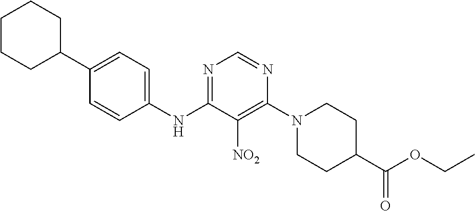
N1=C(NC2=CC=C(C3CCCCC3)C=C2)C([NO2])=C(N2CCC(C(OCC)=O)CC2)N=C1
